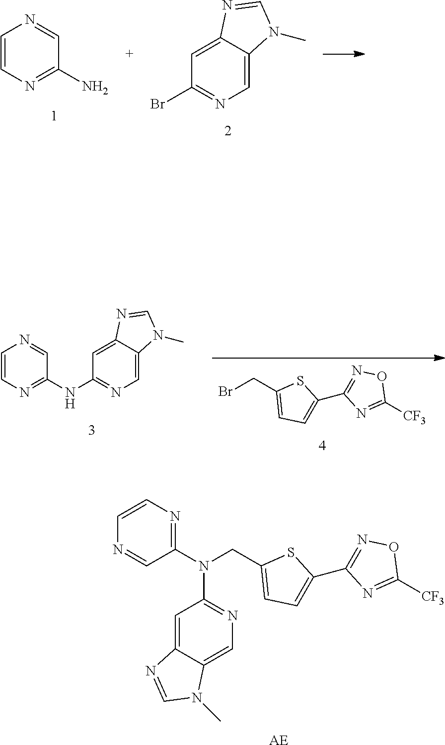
C1=CN=C(N)C=N1.C1(Br)=NC=C2C(=C1)N=CN2C.N1=C(N(CC2=CC=C(C3=NOC([CF3])=N3)S2)C2=NC=C3C(=C2)N=CN3C)C=NC=C1.[AE].BrCC1=CC=C(C2=NOC([CF3])=N2)S1.C1=CN=C(NC2=NC=C3C(=C2)N=CN3C)C=N1
